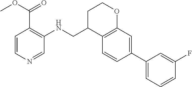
C1=CN=CC(NCC2C3=C(OCC2)C=C(C2=CC=CC(F)=C2)C=C3)=C1C(OC)=O
